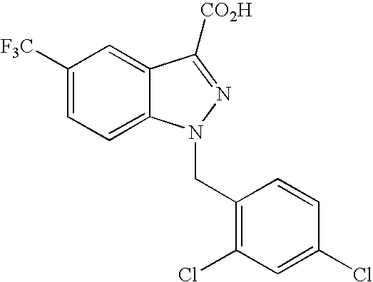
C1([F3C])=CC=C2C(=C1)C([CO2H])=NN2CC1=C(Cl)C=C(Cl)C=C1
